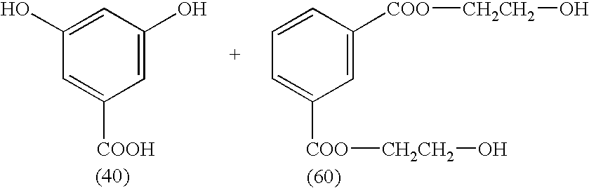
C1=C([COO][CH2CH2]O)C=CC=C1[COO][CH2CH2]O.C1=C(O)C=C(O)C=C1[COOH]
